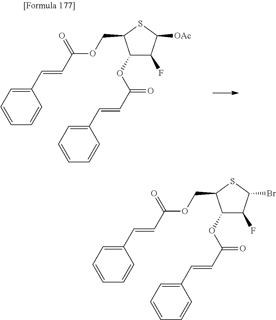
C(C1C(OC(C=CC2=CC=CC=C2)=O)C(F)C(Br)S1)OC(C=CC1=CC=CC=C1)=O.C(C1C(OC(C=CC2=CC=CC=C2)=O)C(F)C([OAc])S1)OC(C=CC1=CC=CC=C1)=O
